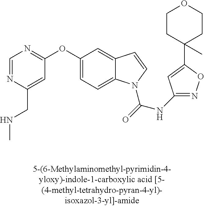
C1=NC(CNC)=CC(OC2=CC=C3C(=C2)C=CN3C(=O)NC2=NOC(C3(C)CCOCC3)=C2)=N1
